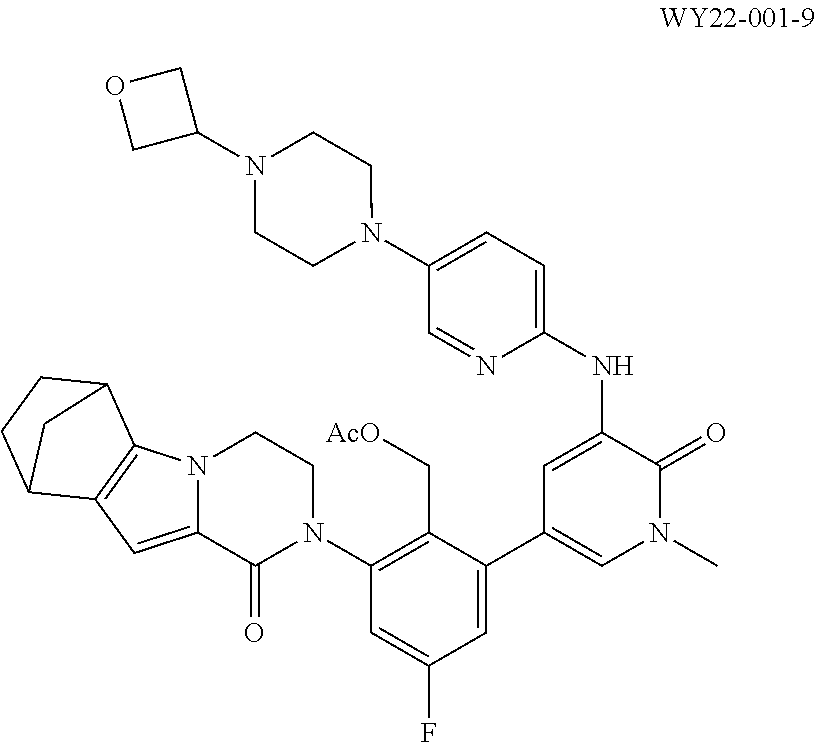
C1(N2CCN3C(=CC4=C3C3CCC4C3)C2=O)=C(C[AcO])C(C2=CN(C)C(=O)C(NC3=CC=C(N4CCN(C5COC5)CC4)C=N3)=C2)=CC(F)=C1
